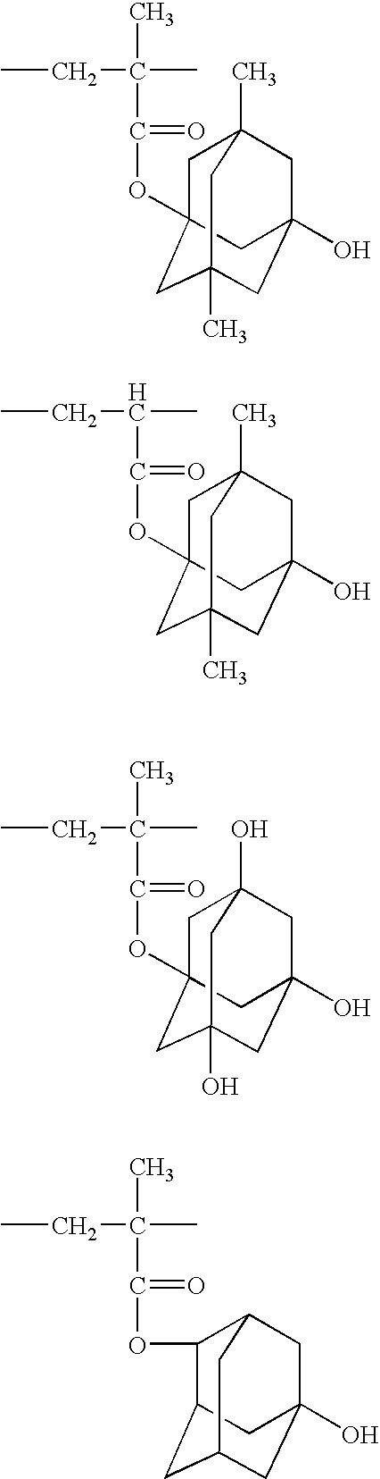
CCC(C(=O)OC12CC3(C)CC(O)(CC(C)(C1)C3)C2)(C)C.CCC(C(=O)OC12CC3(C)CC(O)(CC(C)(C1)C3)C2)C.CCC(C(=O)OC12CC3(O)CC(O)(CC(O)(C1)C3)C2)(C)C.CCC(C(=O)OC1C2CC3CC(O)(CC1C3)C2)(C)C
